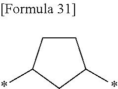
C1CC(*)CC1*
